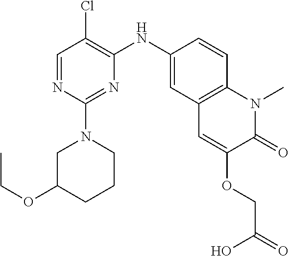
C1=NC(N2CC(OCC)CCC2)=NC(NC2=CC3=C(C=C2)N(C)C(=O)C(OCC(=O)O)=C3)=C1Cl
